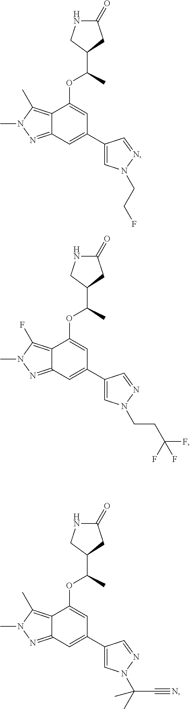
C1(C(C)OC2=CC(C3=CN(CCF)N=C3)=CC3=NN(C)C(C)=C23)CC(=O)NC1.C1(C(C)OC2=CC(C3=CN(CCC(F)(F)F)N=C3)=CC3=NN(C)C(F)=C23)CC(=O)NC1.C1(C(C)OC2=CC(C3=CN(C(C#N)(C)C)N=C3)=CC3=NN(C)C(C)=C23)CC(=O)NC1
